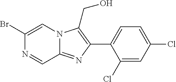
C1(Br)=CN2C(=NC(C3=CC=C(Cl)C=C3Cl)=C2CO)C=N1
